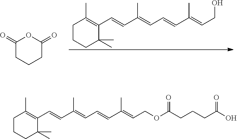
C1CCC(C)(C)C(C=CC(=CC=CC(=CCO)C)C)=C1C.C1(=O)CCCC(=O)O1.C1CCC(C)(C)C(C=CC(=CC=CC(=CCOC(CCCC(O)=O)=O)C)C)=C1C
